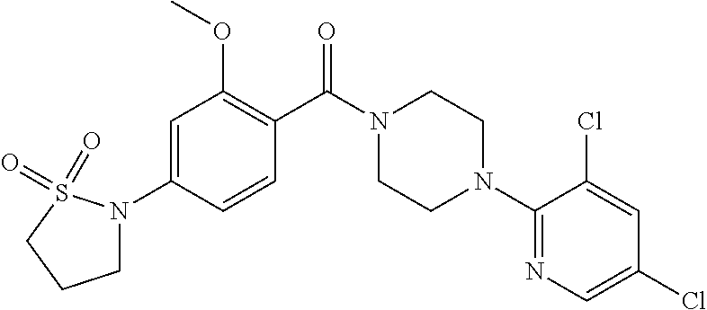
C1N(C2=CC(OC)=C(C(N3CCN(C4=NC=C(Cl)C=C4Cl)CC3)=O)C=C2)S(=O)(=O)CC1
